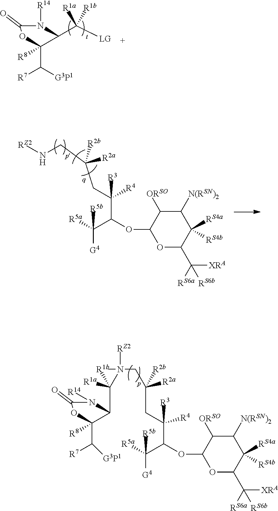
[G4]C(C(C(CC(CN[RZ2])([R2a])[R2b])([R3])[R4])OC1C([ORSO])C([N(RSN)2])C([RS4a])([RS4b])C(C([RS6a])([XRA])[RS6b])O1)([R5b])[R5a].[G4]C(C(C(CC(CN(C(C1C([R8])(C([R7])[G3P1])OC(=O)N1[R14])([R1a])[R1b])([RZ2])C)([R2a])[R2b])([R3])[R4])OC1C([ORSO])C([N(RSN)2])C([RS4a])([RS4b])C(C([RS6a])([XRA])[RS6b])O1)([R5b])[R5a].C1([R8])(C([R7])[G3P1])OC(=O)N([R14])C1C([LG])([R1a])[R1b]
